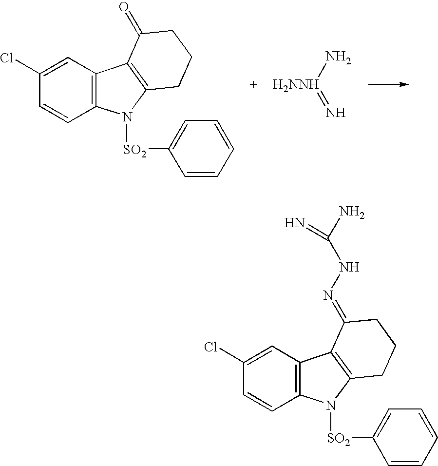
C12=C(C=C(Cl)C=C1)C1=C(N2[SO2]C2=CC=CC=C2)CCCC1=O.N[H2NNH]=N.C12=C(C=C(Cl)C=C1)C1=C(N2[SO2]C2=CC=CC=C2)CCCC1=NNC(N)=N
